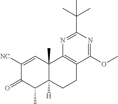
C1([NC])=CC2(C)C([H])(C(C)C1=O)CCC1=C2N=C(C(C)(C)C)N=C1OC
